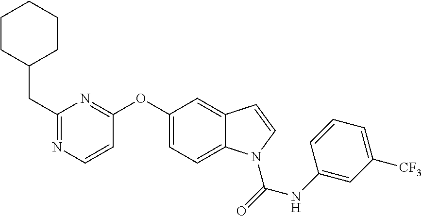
C1=CC(OC2=CC=C3C(=C2)C=CN3C(NC2=CC([CF3])=CC=C2)=O)=NC(CC2CCCCC2)=N1
